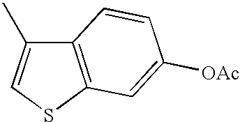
C12=C(SC=C1C)C=C([OAc])C=C2
